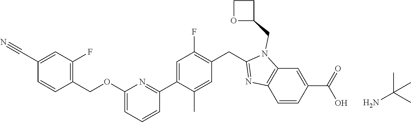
C1=C(C2=NC(OCC3=C(F)C=C(C#N)C=C3)=CC=C2)C(C)=CC(CC2=NC3=C(N2CC2CCO2)C=C(C(O)=O)C=C3)=C1F.NC(C)(C)C
